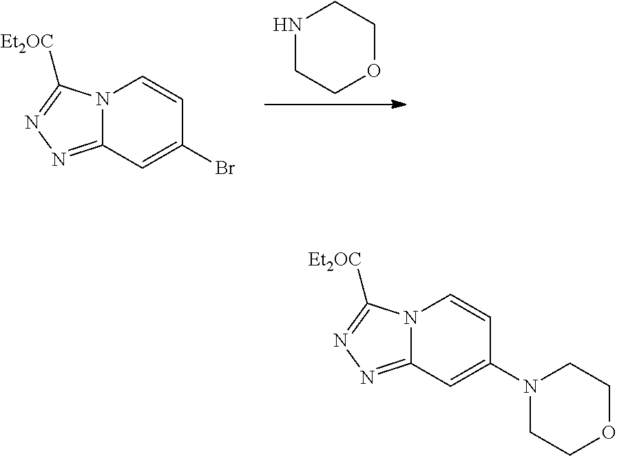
N1CCOCC1.N12C(=NN=C1[Et2OC])C=C(Br)C=C2.N12C(=NN=C1[Et2OC])C=C(N1CCOCC1)C=C2
